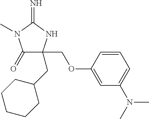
C1(=O)C(CC2CCCCC2)(COC2=CC(N(C)C)=CC=C2)NC(=N)N1C
